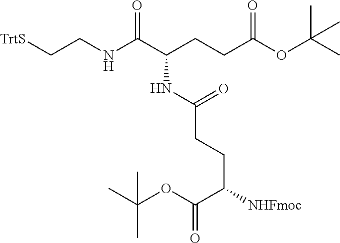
[TrtS]CCNC(C(CCC(OC(C)(C)C)=O)NC(CCC([NHFmoc])C(OC(C)(C)C)=O)=O)=O
